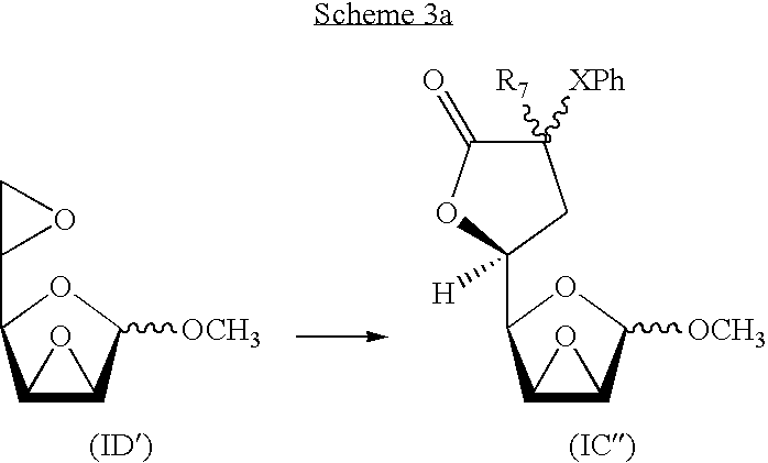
C12C(C([OCH3])OC1C1OC1)O2.C12C(C([OCH3])OC1C1([H])CC([R7])([XPh])C(=O)O1)O2
